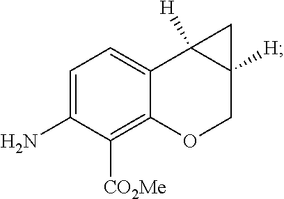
C1=C(N)C([CO2Me])=C2C(=C1)C1([H])C([H])(CO2)C1
